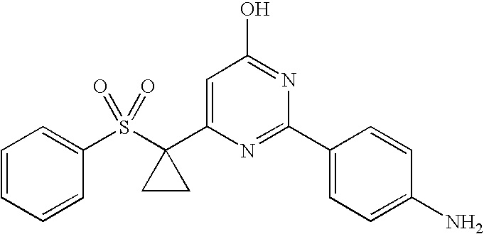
C1=CC=CC(S(C2(C3=CC(O)=NC(C4=CC=C(N)C=C4)=N3)CC2)(=O)=O)=C1
